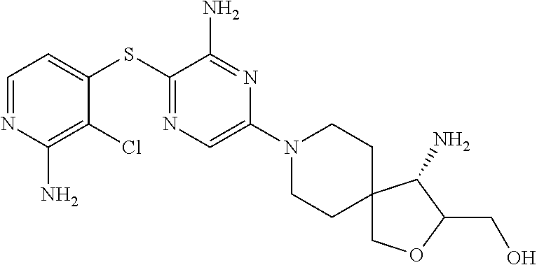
C1=C(SC2=NC=C(N3CCC4(CC3)COC(CO)C4N)N=C2N)C(Cl)=C(N)N=C1
